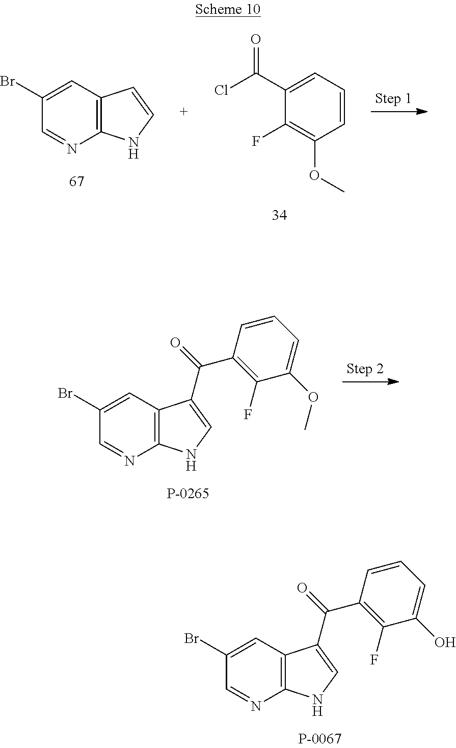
C12=C(C=C(Br)C=N1)C(C(=O)C1=C(F)C(O)=CC=C1)=CN2.C12=C(C=C(Br)C=N1)C=CN2.C1=CC=C(C(=O)Cl)C(F)=C1OC.C12=C(C=C(Br)C=N1)C(C(=O)C1=C(F)C(OC)=CC=C1)=CN2
